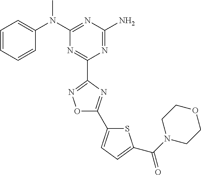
C1=CC=CC(N(C2=NC(N)=NC(C3=NOC(C4=CC=C(C(=O)N5CCOCC5)S4)=N3)=N2)C)=C1
